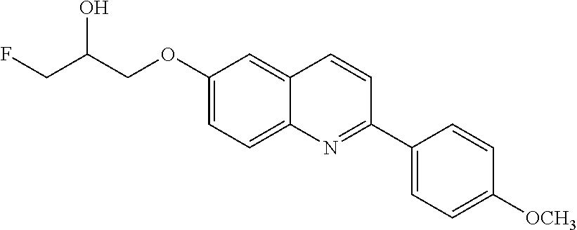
C1(OCC(CF)O)=CC=C2C(=C1)C=CC(C1=CC=C([OCH3])C=C1)=N2
